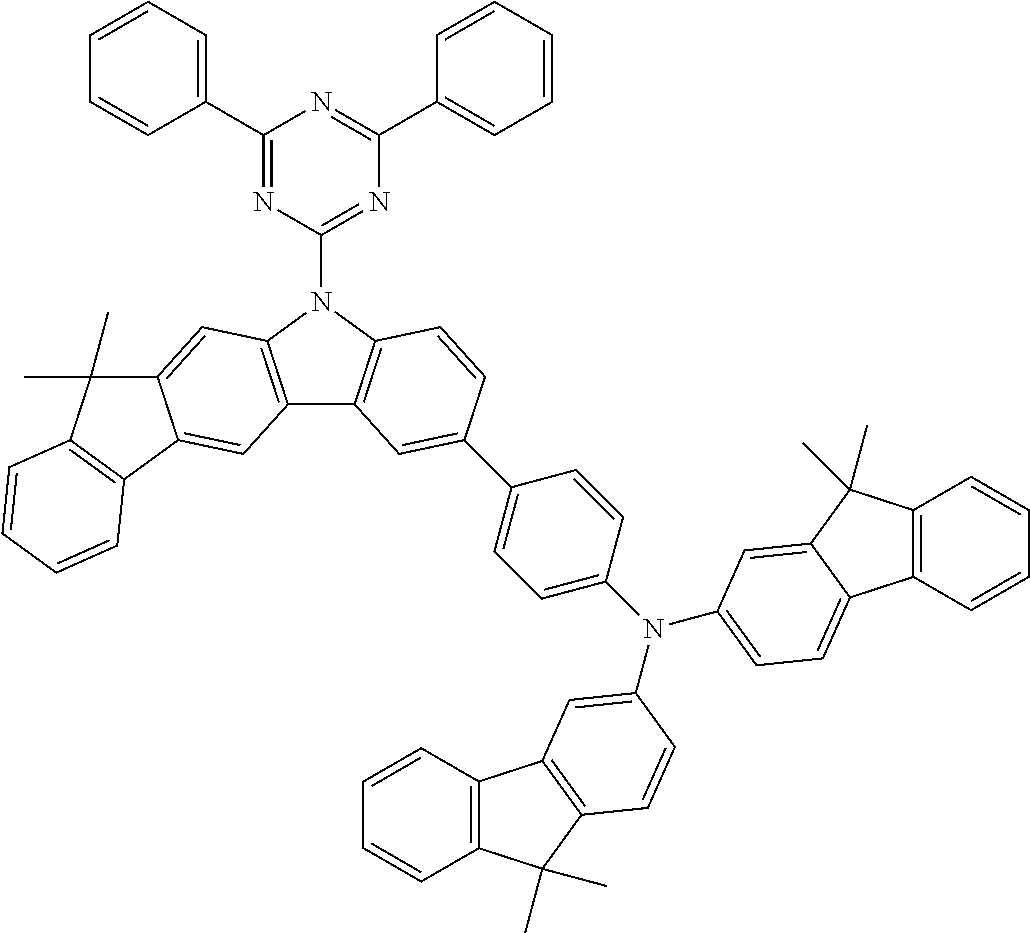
C1(C2=CC=CC=C2)=NC(N2C3=C(C4=C2C=C2C(=C4)C4=C(C2(C)C)C=CC=C4)C=C(C2=CC=C(N(C4=CC=C5C6=C(C=CC=C6)C(C)(C)C5=C4)C4=CC5=C(C(C)(C)C6=C5C=CC=C6)C=C4)C=C2)C=C3)=NC(C2=CC=CC=C2)=N1
